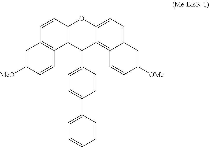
C1=C(C2C3=C(C=CC4=C3C=CC([MeO])=C4)OC3=CC=C4C(=C23)C=CC([OMe])=C4)C=CC(C2=CC=CC=C2)=C1
